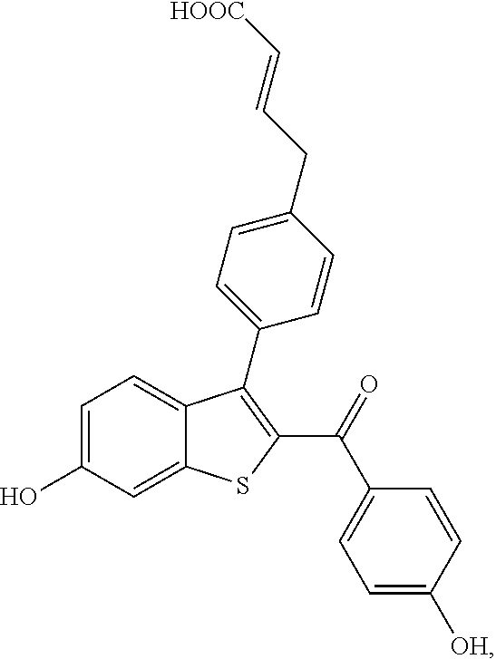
C1=C(O)C=C2C(=C1)C(C1=CC=C(CC=C[HOOC])C=C1)=C(C(C1=CC=C([OH])C=C1)=O)S2
